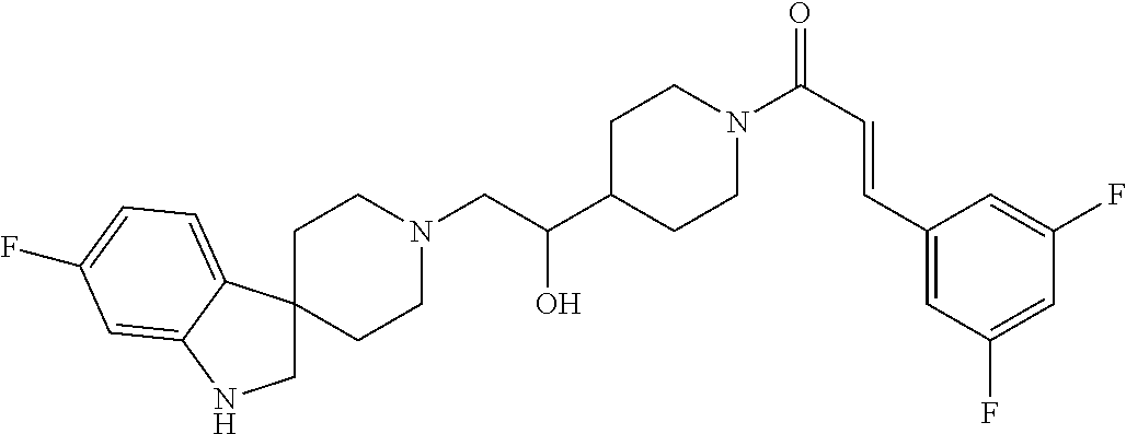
N1(CC(C2CCN(C(C=CC3=CC(F)=CC(F)=C3)=O)CC2)O)CCC2(CC1)CNC1=CC(F)=CC=C21
